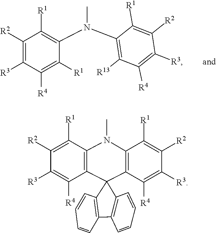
C1([R1])=C([R4])C([R3])=C([R2])C([R1])=C1N(C)C1=C([R13])C([R4])=C([R3])C([R2])=C1[R1].C12=C(C([R1])=C([R2])C([R3])=C1[R4])N(C)C1=C(C([R4])=C([R3])C([R2])=C1[R1])C21C2=C(C3=C1C=CC=C3)C=CC=C2
